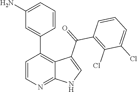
C1=CN=C2C(=C1C1=CC(N)=CC=C1)C(C(=O)C1=C(Cl)C(Cl)=CC=C1)=CN2
